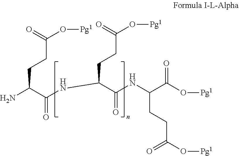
C(CCC(N)C(NC(CCC(O[Pg1])=O)C(NC(C(O[Pg1])=O)CCC(O[Pg1])=O)=O)=O)(=O)O[Pg1]
